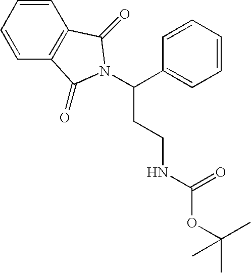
C1=CC=CC=C1C(CCNC(OC(C)(C)C)=O)N1C(=O)C2=C(C=CC=C2)C1=O
